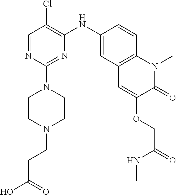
C1=NC(N2CCN(CCC(O)=O)CC2)=NC(NC2=CC3=C(C=C2)N(C)C(=O)C(OCC(NC)=O)=C3)=C1Cl
